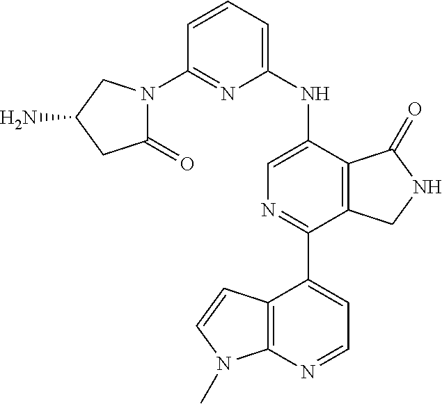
C1(N2C(=O)CC(N)C2)=NC(NC2=CN=C(C3=CC=NC4=C3C=CN4C)C3=C2C(=O)NC3)=CC=C1
